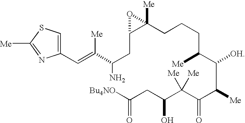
C1(CCCC(C(C(C(C(C(CC([Bu4NO])=O)O)([Me])[Me])=O)[Me])[OH])[Me])([Me])C(CC(C(=CC2=CSC([Me])=N2)[Me])N)O1
